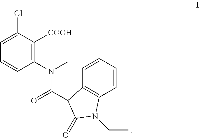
C1(N(C(=O)C2C3=C(C=CC=C3)N(CC)C2=O)C)=C([COOH])C(Cl)=CC=C1
